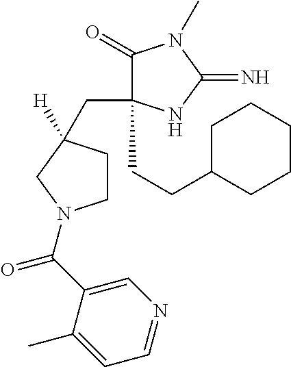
C1(CC2([H])CCN(C(C3=CN=CC=C3C)=O)C2)(CCC2CCCCC2)C(=O)N(C)C(=N)N1
